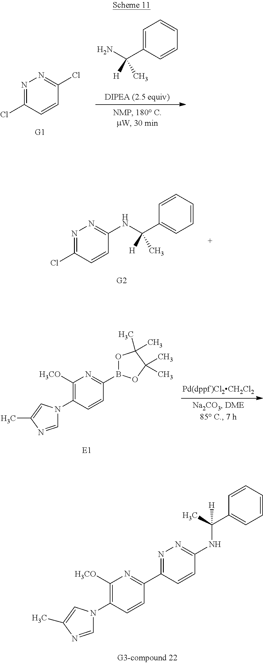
C1=C(C(N)([H])C)C=CC=C1.N1=C(Cl)C=CC(Cl)=N1.N1=C(Cl)C=CC(NC(C2=CC=CC=C2)([H])C)=N1.C1([H3CO])=C(N2C=NC(C)=C2)C=CC(B2OC(C)(C)C(C)(C)O2)=N1.N1=C(C2=NC([H3CO])=C(N3C=NC(C)=C3)C=C2)C=CC(NC(C)(C2=CC=CC=C2)[H])=N1
